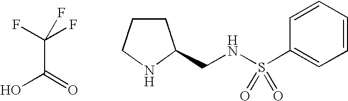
C(C(=O)O)(F)(F)F.C1CCNC1CNS(C1=CC=CC=C1)(=O)=O
